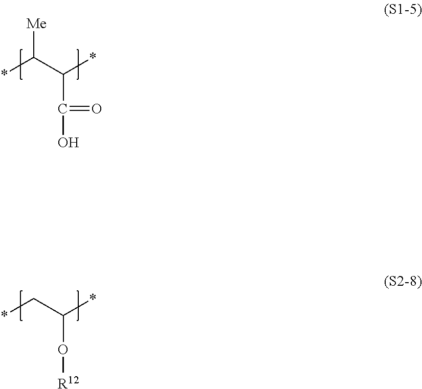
*C(C(*)C(O)=O)[Me].*CC(*)O[R12]
